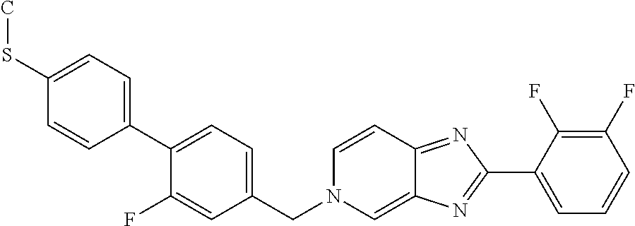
C1(C2=NC3=CN(CC4=CC=C(C5=CC=C(SC)C=C5)C(F)=C4)C=CC3=N2)=CC=CC(F)=C1F
